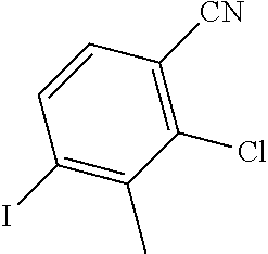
C1(I)=C(C)C(Cl)=C([CN])C=C1
